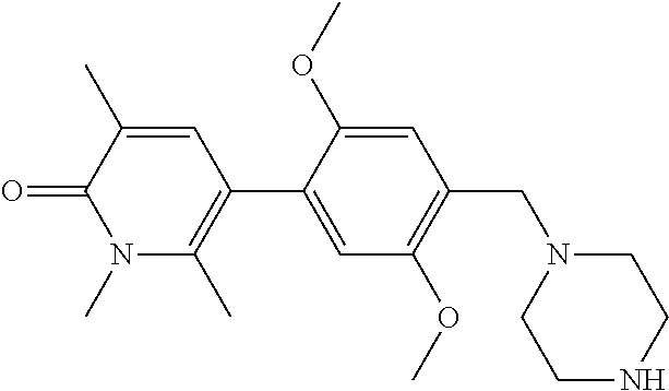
C1=C(C2=C(C)N(C)C(=O)C(C)=C2)C(OC)=CC(CN2CCNCC2)=C1OC
